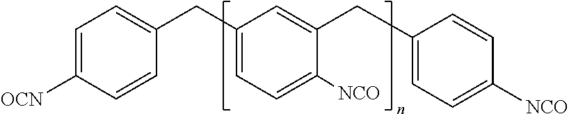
C1=C([OCN])C=CC(CC2=CC=C([NCO])C(CC3=CC=C([NCO])C=C3)=C2)=C1
